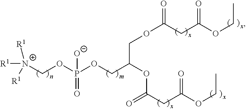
[R1][N+](COP(OCC(COC(CC(OCC)=O)=O)OC(CC(=O)OCC)=O)([O-])=O)([R1])[R1]
